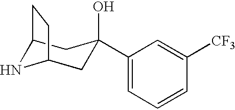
C12NC(CC(O)(C3=CC=CC([CF3])=C3)C1)CC2
